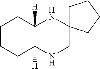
C1CCC2([H])C([H])(C1)NC1(CN2)CCCC1
